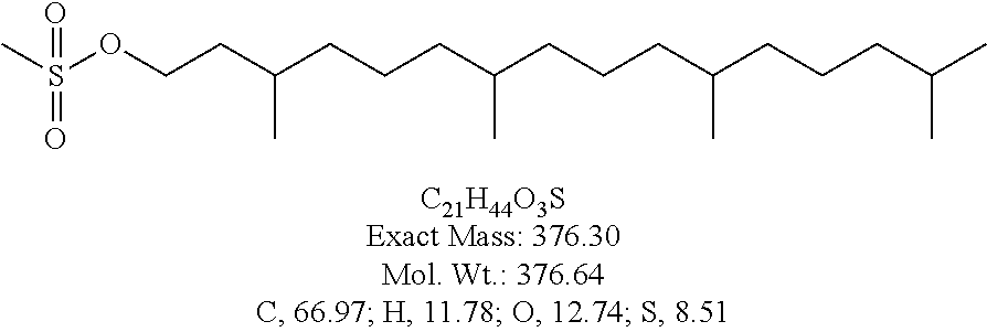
O(CCC(CCCC(C)CCCC(C)CCCC(C)C)C)S(=O)(C)=O
